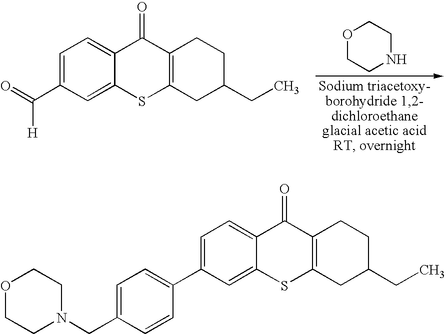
C1=C(C(=O)[H])C=C2C(=C1)C(=O)C1=C(S2)CC(CC)CC1.O1CCNCC1.C1=C(C2=CC=C(CN3CCOCC3)C=C2)C=C2C(=C1)C(=O)C1=C(S2)CC(CC)CC1
